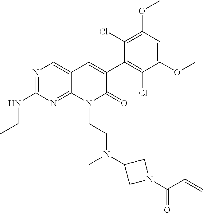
C1(NCC)=NC=C2C(=N1)N(CCN(C1CN(C(C=C)=O)C1)C)C(=O)C(C1=C(Cl)C(OC)=CC(OC)=C1Cl)=C2
